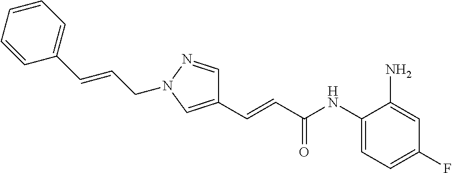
C1=CC=CC(C=CCN2N=CC(C=CC(NC3=CC=C(F)C=C3N)=O)=C2)=C1
